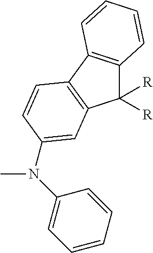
N(C1=CC=CC=C1)(C)C1=CC2=C(C3=C(C2([R])[R])C=CC=C3)C=C1
